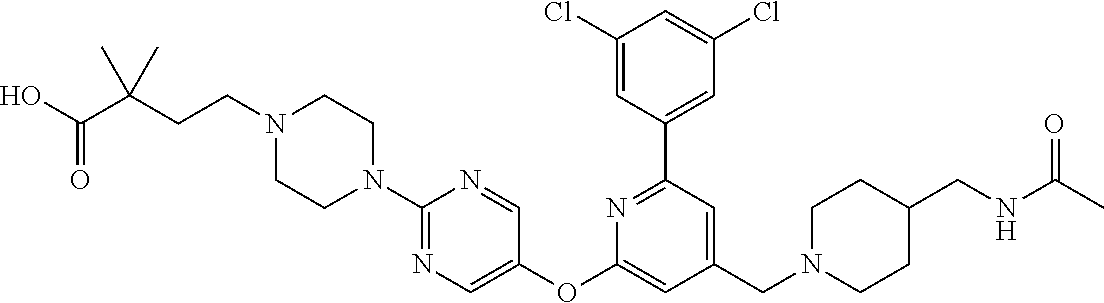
C1(Cl)=CC(C2=NC(OC3=CN=C(N4CCN(CCC(C)(C(O)=O)C)CC4)N=C3)=CC(CN3CCC(CNC(C)=O)CC3)=C2)=CC(Cl)=C1
